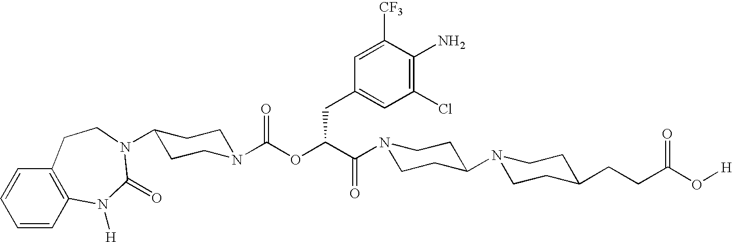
C1=CC2=C(C=C1)CCN(C1CCN(C(OC(C(N3CCC(N4CCC(CCC(O[H])=O)CC4)CC3)=O)CC3=CC(Cl)=C(N)C([CF3])=C3)=O)CC1)C(=O)N2[H]
